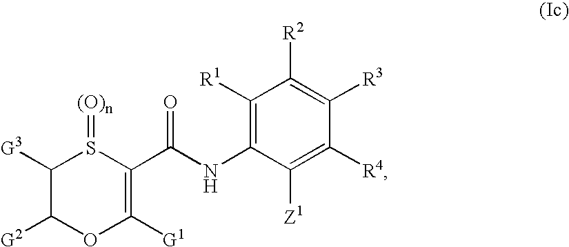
C1([G3])C([G2])OC([G1])=C(C(NC2=C([R1])C([R2])=C([R3])C([R4])=C2[Z1])=O)S1=[(O)n]
